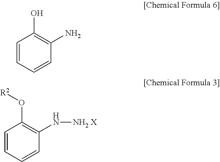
C1=CC=CC(N[NH2 X])=C1O[R2].C1=CC=CC(N)=C1O
